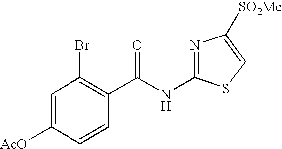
C1=C([AcO])C=CC(C(NC2=NC([SO2Me])=CS2)=O)=C1Br
